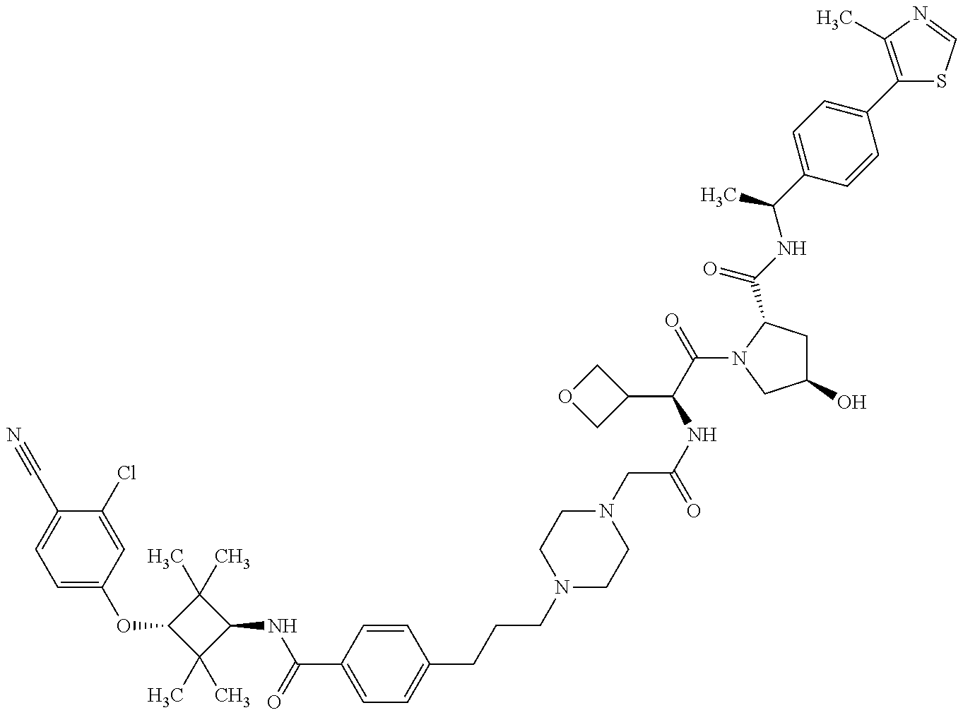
C1=C(OC2C(C)(C)C(NC(=O)C3=CC=C(CCCN4CCN(CC(=O)NC(C5COC5)C(=O)N5C(C(=O)NC(C)C6=CC=C(C7=C(C)N=CS7)C=C6)CC(O)C5)CC4)C=C3)C2(C)C)C=C(Cl)C(C#N)=C1
